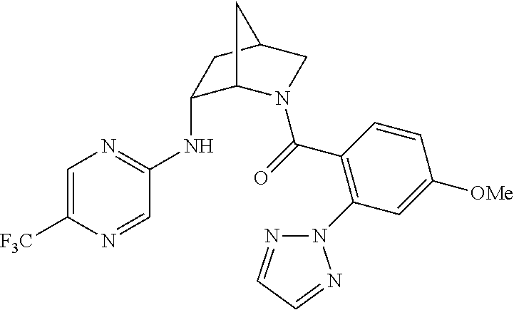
C1(NC2=NC=C([F3C])N=C2)C2N(C(=O)C3=C(N4N=CC=N4)C=C([OMe])C=C3)CC(C1)C2
